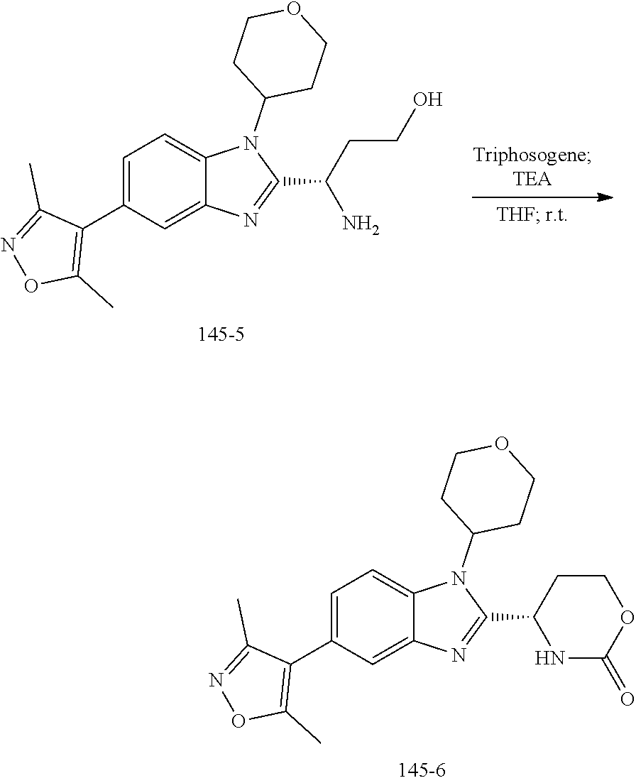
C12=CC=C(C3=C(C)ON=C3C)C=C1N=C(C1NC(=O)OCC1)N2C1CCOCC1.C12=CC=C(C3=C(C)ON=C3C)C=C1N=C(C(N)CCO)N2C1CCOCC1
